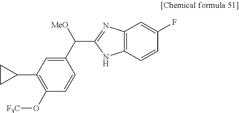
C12=C(C=CC(F)=C1)NC(C([MeO])C1=CC(C3CC3)=C(O[F3C])C=C1)=N2
